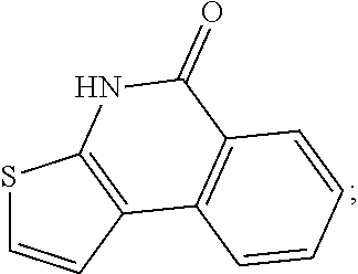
S1C=CC2=C1NC(=O)C1=C2C=CC=C1
